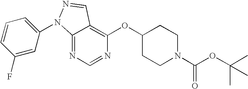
C12=NC=NC(OC3CCN(C(OC(C)(C)C)=O)CC3)=C1C=NN2C1=CC=CC(F)=C1
